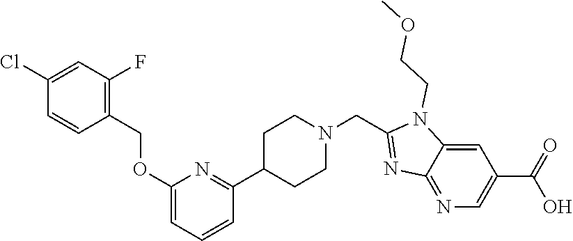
C1=C2C(=NC=C1C(=O)O)N=C(CN1CCC(C3=NC(OCC4=C(F)C=C(Cl)C=C4)=CC=C3)CC1)N2CCOC
